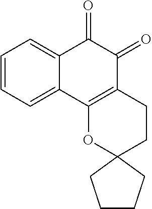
C1=CC=C2C(=C1)C(=O)C(=O)C1=C2OC2(CC1)CCCC2
